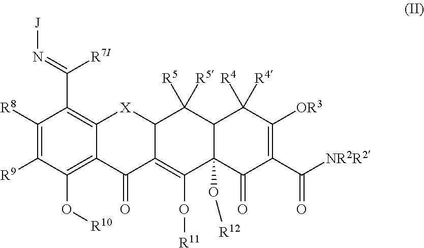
C1([R8])=C([R9])C(O[R10])=C2C(=C1C(=N[J])[R7I])[X]C1C(=C(O[R11])C3(O[R12])C(C1([R5])[R5])C([R4])([R4])C([OR3])=C(C([NR2R2])=O)C3=O)C2=O
